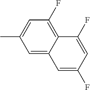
CC1=CC(F)=C2C(=C1)C=C(F)C=C2F
